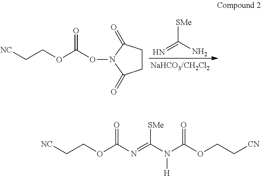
N=C(N)[SMe].[NC]CCOC(ON1C(=O)CCC1=O)=O.[NC]CCOC(=O)N=C(N(C(OCC[CN])=O)[H])[SMe]
